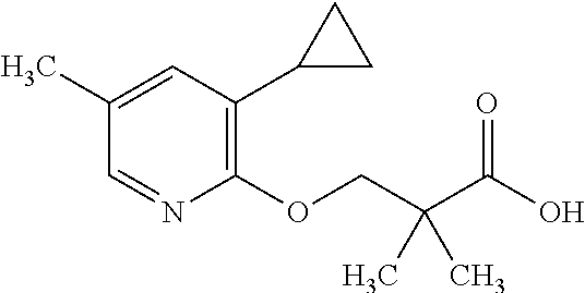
C1(C)=CC(C2CC2)=C(OCC(C(O)=O)(C)C)N=C1
